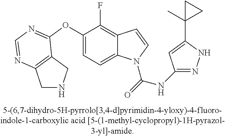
C1(OC2=NC=NC3=C2CNC3)=CC=C2C(=C1F)C=CN2C(=O)NC1=NNC(C2(C)CC2)=C1
